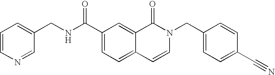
C1=CN=CC(CNC(C2=CC=C3C(=C2)C(=O)N(CC2=CC=C(C#N)C=C2)C=C3)=O)=C1
